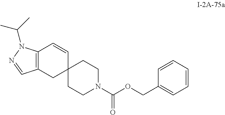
C12(CCN(C(OCC3=CC=CC=C3)=O)CC1)C=CC1=C(C2)C=NN1C(C)C
